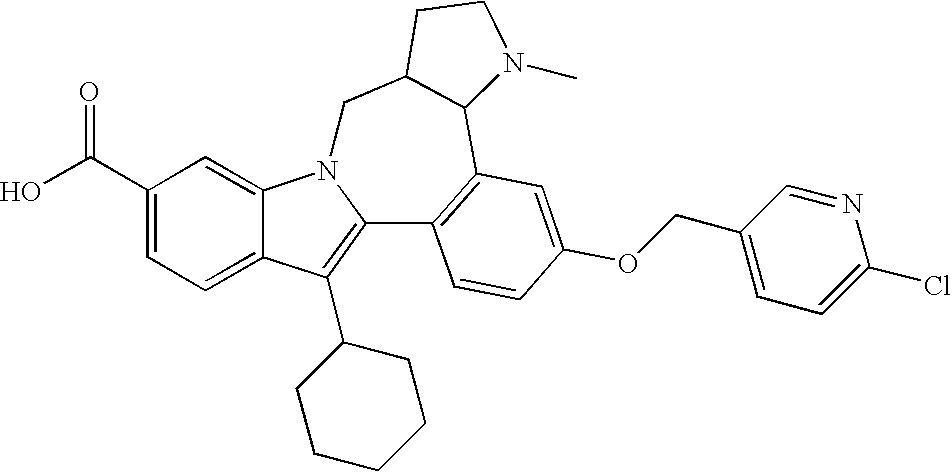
C1(C(O)=O)=CC=C2C(=C1)N1C(=C2C2CCCCC2)C2=C(C3C(C1)CCN3C)C=C(OCC1=CC=C(Cl)N=C1)C=C2
